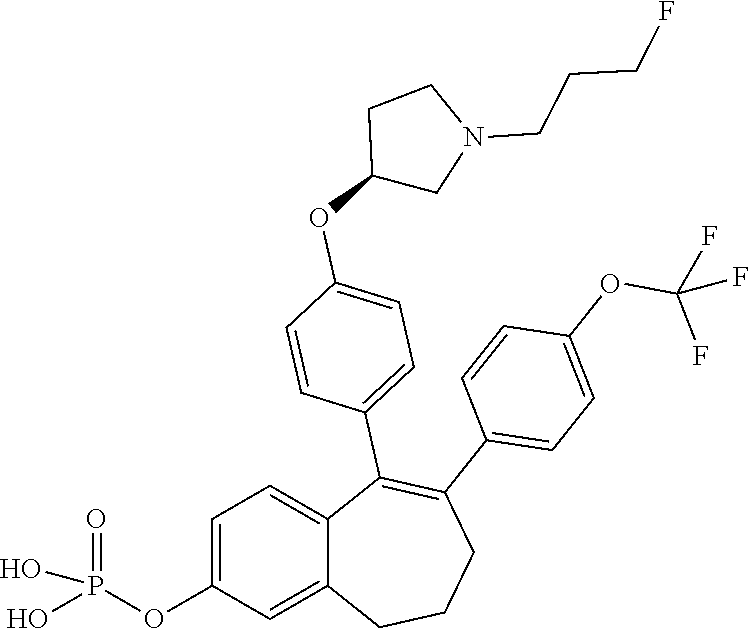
C1=C(OP(O)(=O)O)C=C2C(=C1)C(C1=CC=C(OC3CN(CCCF)CC3)C=C1)=C(C1=CC=C(OC(F)(F)F)C=C1)CCC2
